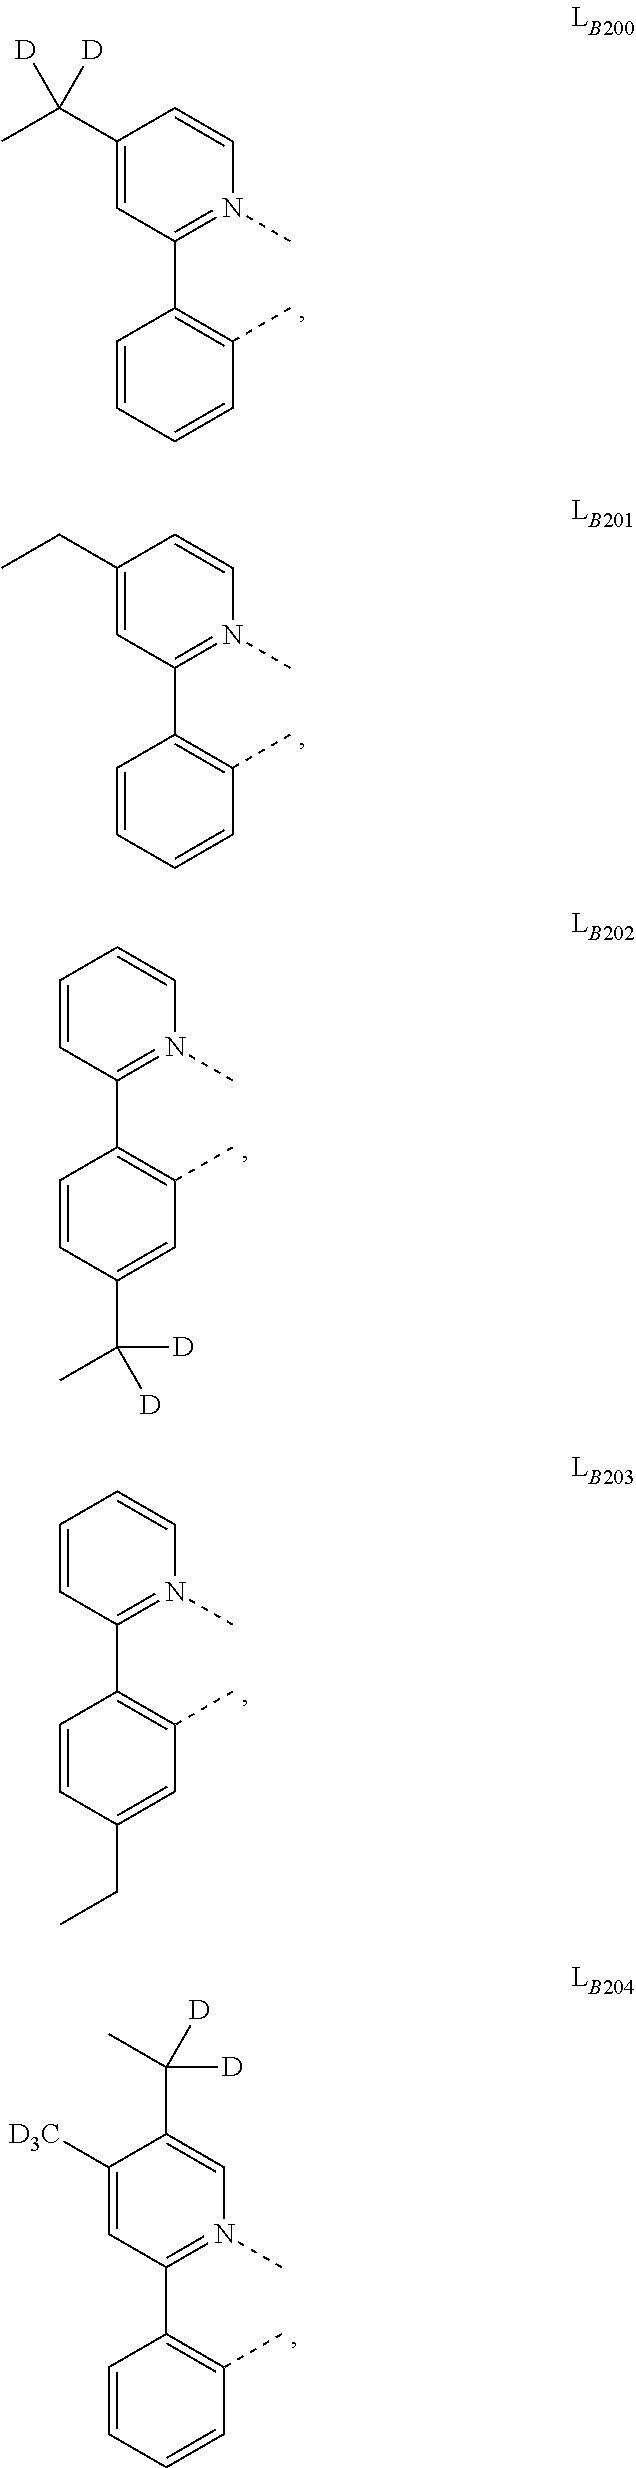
C1=CC=CC(C)=C1C1=N(C)C=CC(C(C)([D])[D])=C1.C1=CC=CC(C)=C1C1=N(C)C=CC(CC)=C1.C1=CC(C([D])([D])C)=CC(C)=C1C1=N(C)C=CC=C1.C1=CC(CC)=CC(C)=C1C1=N(C)C=CC=C1.C1=CC=CC(C)=C1C1=N(C)C=C(C(C)([D])[D])C([D3C])=C1
